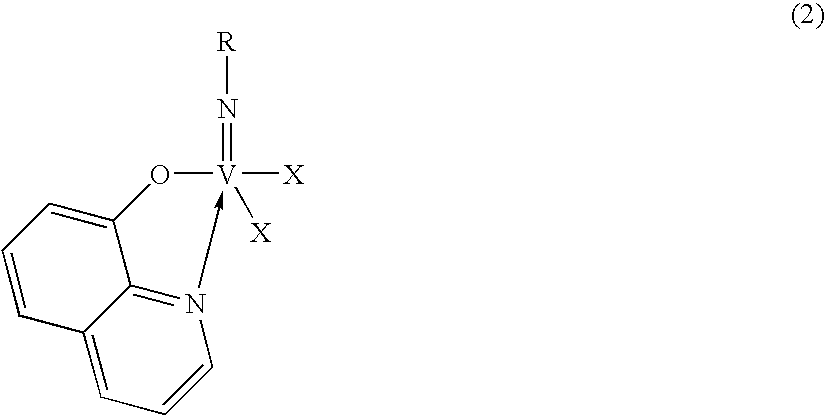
C12=CC=CN3->[V]([X])([X])(=N[R])OC(=CC=C1)C=32
